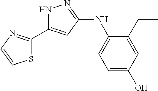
N1C(C2=NC=CS2)=CC(NC2=CC=C(O)C=C2CC)=N1
